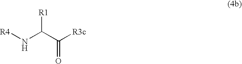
[R4]NC(C([R3c])=O)[R1]
